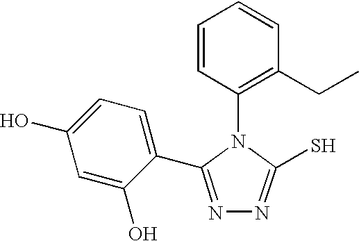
C1(N2C(S)=NN=C2C2=CC=C(O)C=C2O)=C(CC)C=CC=C1
